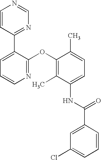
C1=CC(C2=CC=CN=C2OC2=C(C)C(NC(C3=CC(Cl)=CC=C3)=O)=CC=C2C)=NC=N1
